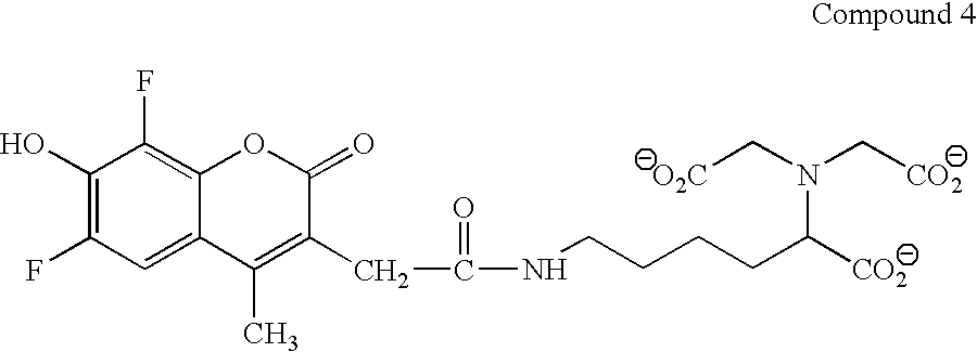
C1(F)=C2C(=CC(F)=C1O)C(C)=C(CC(=O)NCCCCC(N(C[CO2])C[O2C])[CO2])C(=O)O2
